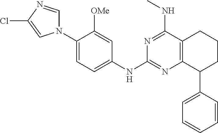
C1(N2C=NC(Cl)=C2)=CC=C(NC2=NC3=C(C(NC)=N2)CCCC3C2=CC=CC=C2)C=C1[OMe]
